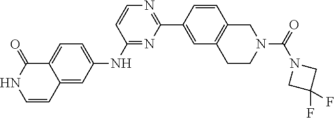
C12=CC(NC3=NC(C4=CC5=C(C=C4)CN(C(N4CC(F)(F)C4)=O)CC5)=NC=C3)=CC=C1C(=O)NC=C2
